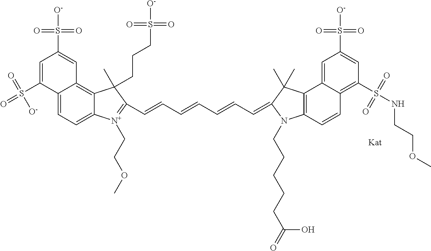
C1=C(S(=O)(=O)[O-])C2=CC=C3C(=C2C=C1S([O-])(=O)=O)C(C)(CCCS(=O)(=O)[O-])C(C=CC=CC=CC=C1C(C)(C)C2=C(C=CC4=C(S(NCCOC)(=O)=O)C=C(S([O-])(=O)=O)C=C24)N1CCCCCC(=O)O)=[N+]3CCOC
